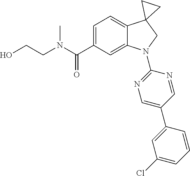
N(C(C1=CC=C2C(=C1)N(C1=NC=C(C3=CC(Cl)=CC=C3)C=N1)CC21CC1)=O)(CCO)C
